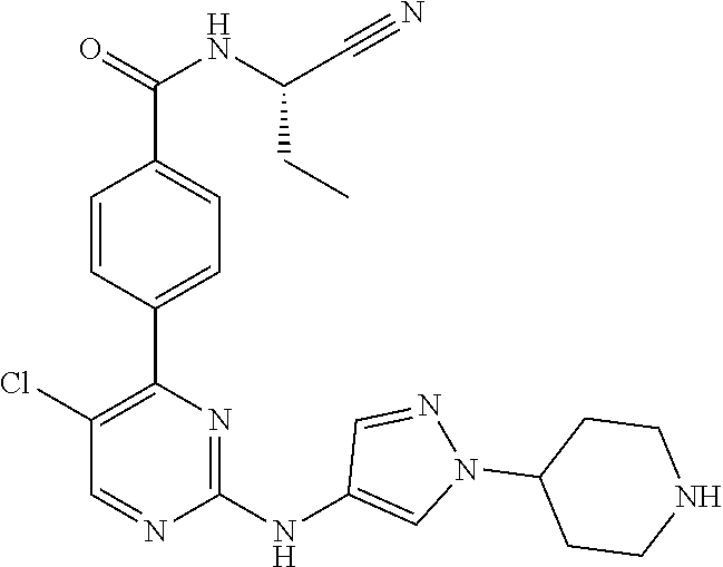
C1(C2=C(Cl)C=NC(NC3=CN(C4CCNCC4)N=C3)=N2)=CC=C(C(=O)NC(C#N)CC)C=C1
